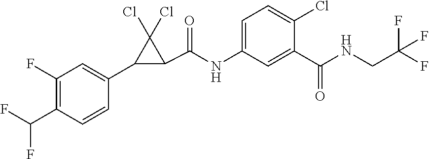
C1(F)=C(C(F)F)C=CC(C2C(C(=O)NC3=CC=C(Cl)C(C(NCC(F)(F)F)=O)=C3)C2(Cl)Cl)=C1
